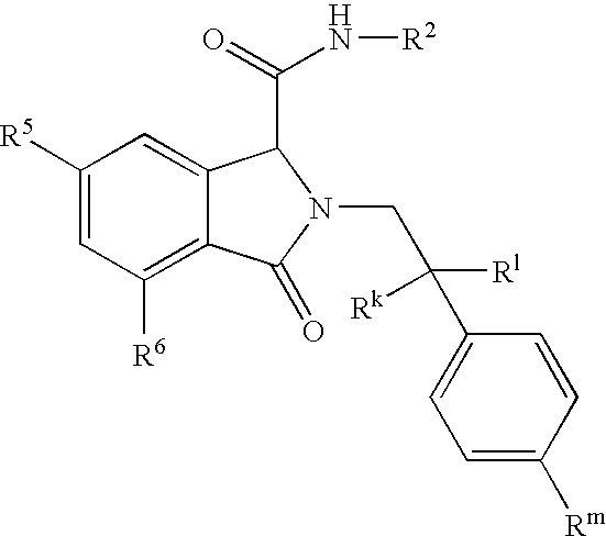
C1([R5])=CC([R6])=C2C(=C1)C(C(=O)N[R2])N(CC([Rl])([Rk])C1=CC=C([Rm])C=C1)C2=O
